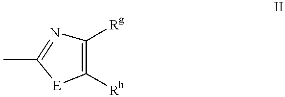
C1([Rg])=C([Rh])[E]C(C)=N1
